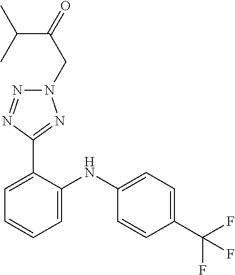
C1=C(NC2=CC=CC=C2C2=NN(CC(C(C)C)=O)N=N2)C=CC(C(F)(F)F)=C1
